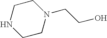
C1NCCN(CCO)C1
